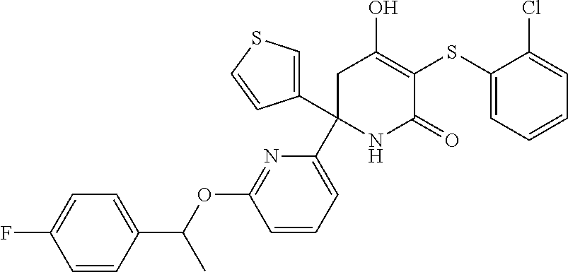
C1(SC2=C(O)CC(C3=CC=CC(OC(C4=CC=C(F)C=C4)C)=N3)(C3=CSC=C3)NC2=O)=CC=CC=C1Cl
